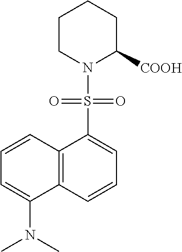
C12=C(C=CC=C1S(N1C([COOH])CCCC1)(=O)=O)C(N(C)C)=CC=C2
